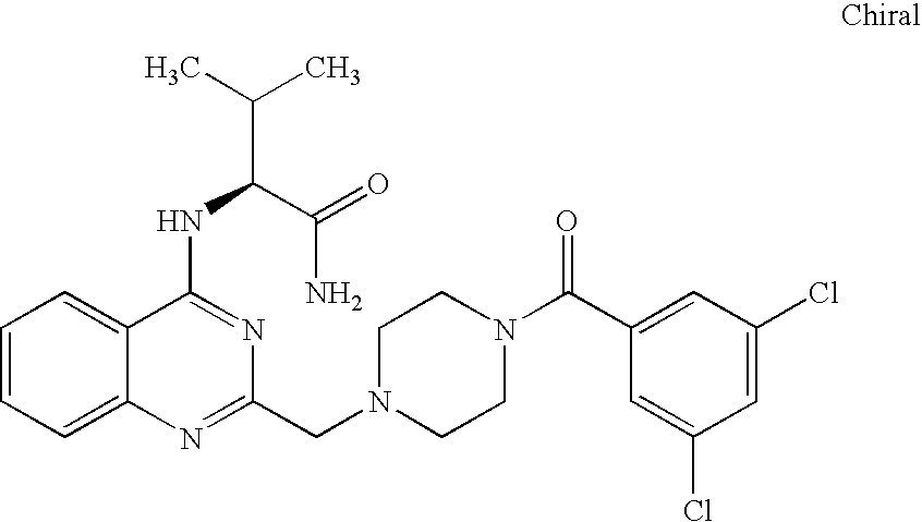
C1=CC=C2C(=C1)C(NC(C(C)C)C(=O)N)=NC(CN1CCN(C(C3=CC(Cl)=CC(Cl)=C3)=O)CC1)=N2
